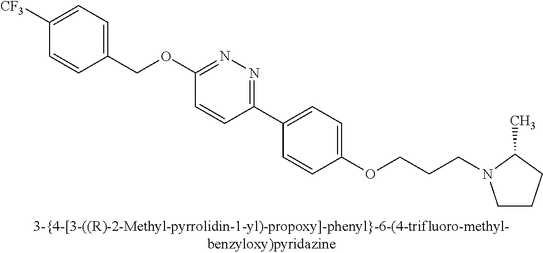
C1(OCC2=CC=C([F3C])C=C2)=NN=C(C2=CC=C(OCCCN3CCCC3C)C=C2)C=C1
